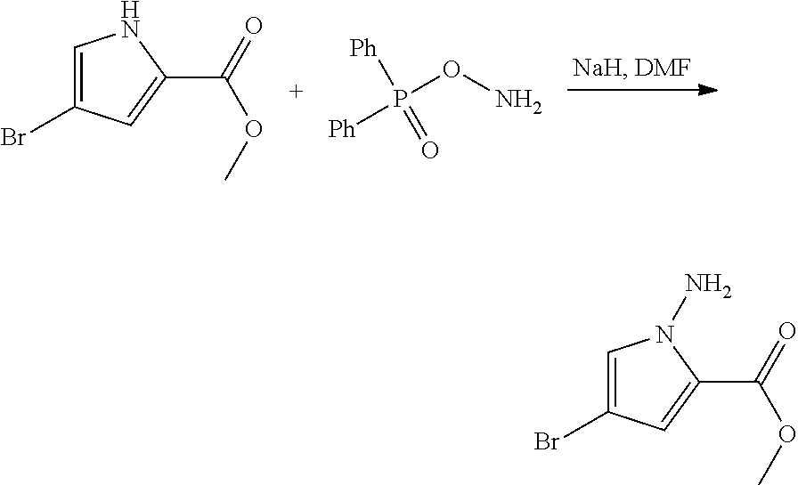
P(ON)([Ph])([Ph])=O.C1=C(Br)C=C(C(=O)OC)N1.C1=C(Br)C=C(C(=O)OC)N1N
